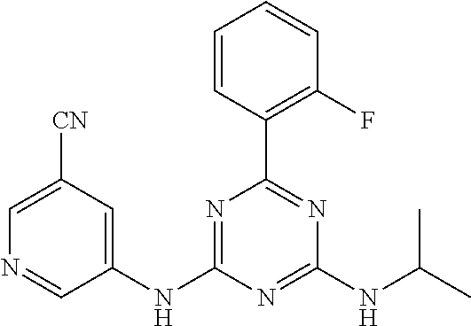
C1(NC2=NC(C3=C(F)C=CC=C3)=NC(NC(C)C)=N2)=CC([CN])=CN=C1
